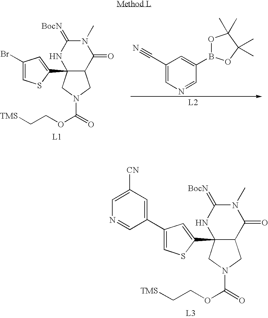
N1(C)C(=[BocN])NC2(C3=CC(Br)=CS3)C(C1=O)CN(C(=O)OCC[TMS])C2.C1(C#N)=CN=CC(B2OC(C)(C)C(C)(C)O2)=C1.N1(C)C(=[BocN])NC2(C3=CC(C4=CC([CN])=CN=C4)=CS3)C(C1=O)CN(C(=O)OCC[TMS])C2
